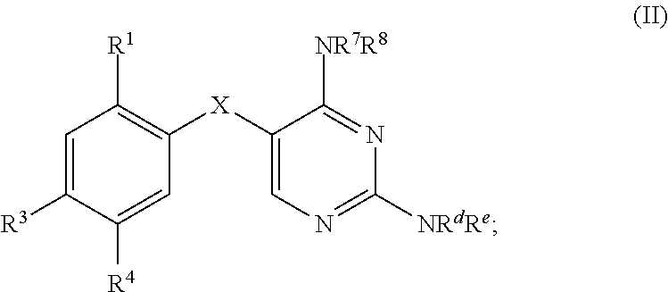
[R1]C1=C([X]C2=CN=C([NRdRe])N=C2[NR7R8])C=C([R4])C([R3])=C1
